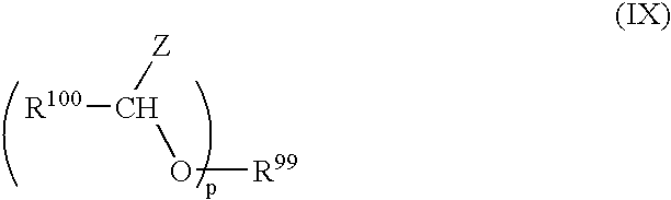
[R100]C([Z])O[R99]
